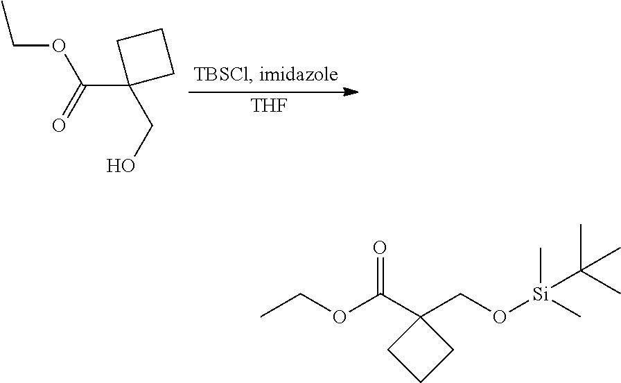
[THF].C(OC(C1(CO)CCC1)=O)C.CCOC(C1(CO[Si](C)(C)C(C)(C)C)CCC1)=O
